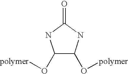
C1(O[polymer])C(O[polymer])NC(=O)N1
